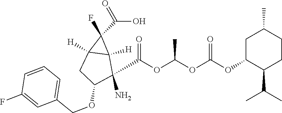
O=C(O)C1(F)C2([H])C1([H])C(N)(C(OC(OC(=O)OC1C(C(C)C)CCC(C)C1)C)=O)C(OCC1=CC=CC(F)=C1)C2
